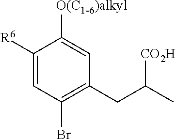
C1([R6])=CC(Br)=C(CC(C)[CO2H])C=C1[O(C1-6)alkyl]
